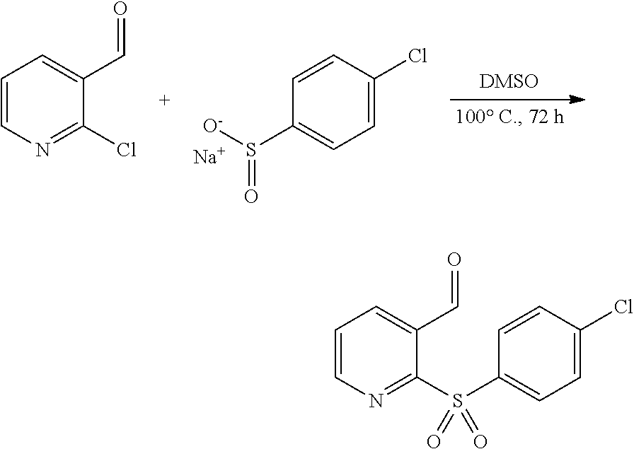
C1(Cl)=CC=C(S([O-])=O)C=C1.[Na].C1=CN=C(Cl)C(C=O)=C1.C1=CN=C(S(C2=CC=C(Cl)C=C2)(=O)=O)C(C=O)=C1
